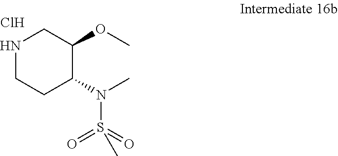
N1CCC(N(S(=O)(=O)C)C)C(OC)C1.Cl
